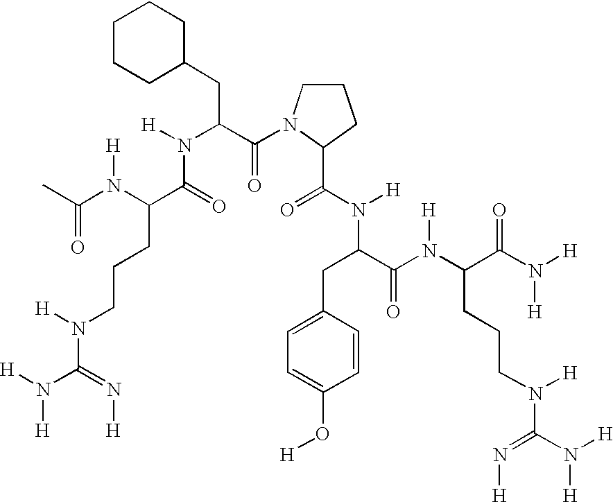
C1CCC(CC(N(C(=O)C(N(C(C)=O)[H])CCCN(C(=N[H])N([H])[H])[H])[H])C(=O)N2CCCC2C(N([H])C(C(N(C(C(N([H])[H])=O)CCCN([H])C(N([H])[H])=N[H])[H])=O)CC2=CC=C(O[H])C=C2)=O)CC1
